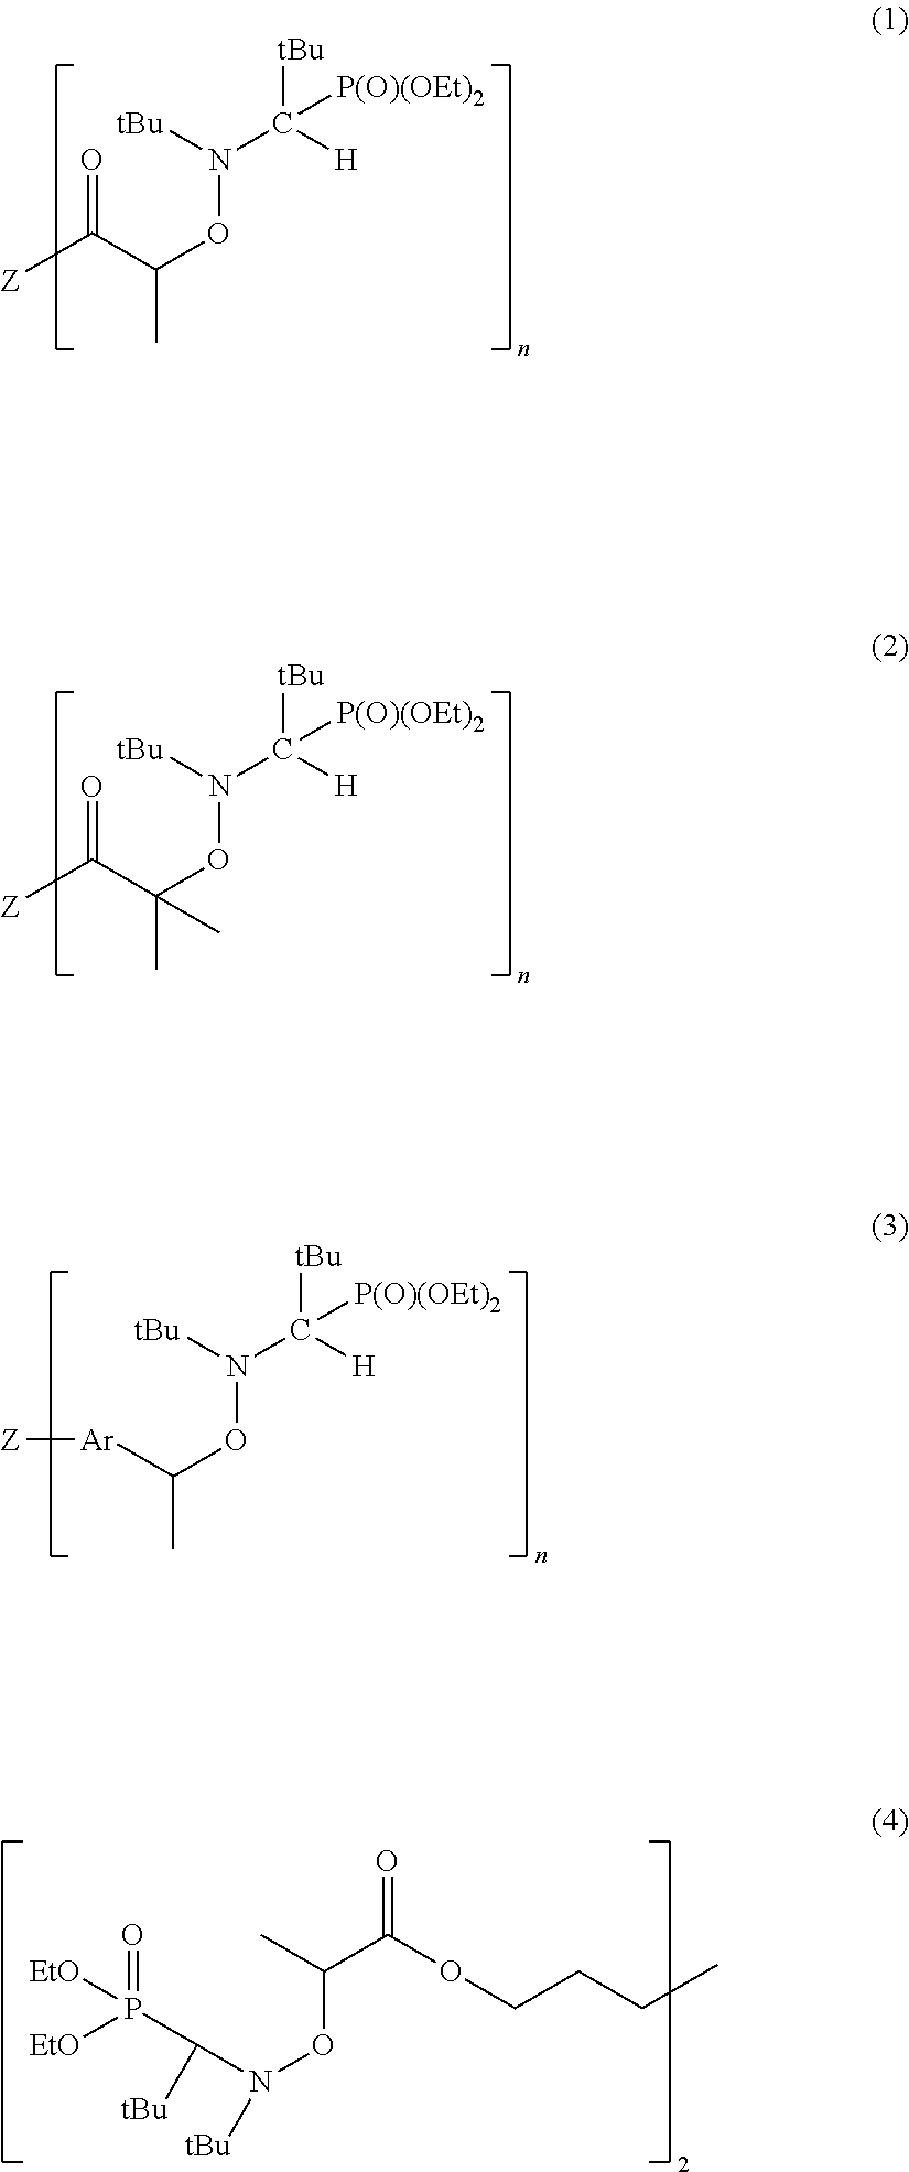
O=C(C(C)ON(C([H])([tBu])[P(O)(OEt)2])[tBu])[Z].O=C(C(C)(ON(C([H])([tBu])[P(O)(OEt)2])[tBu])C)[Z].[Ar](C(C)ON(C([H])([tBu])[P(O)(OEt)2])[tBu])[Z].O=P(C(N([tBu])OC(C(OCCCC)=O)C)[tBu])([EtO])[EtO]
